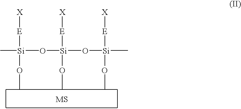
[E]([Si](OC)(C)O[Si]([E][X])(OC)O[Si]([E][X])(OC)C)[X]
